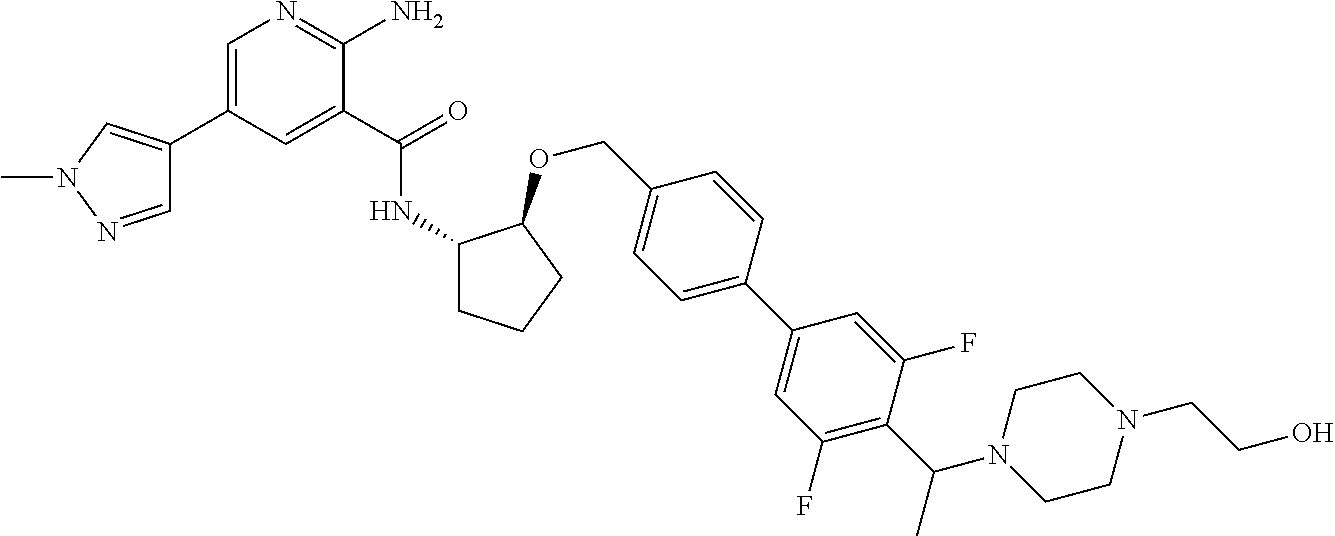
C1(C(=O)NC2CCCC2OCC2=CC=C(C3=CC(F)=C(C(N4CCN(CCO)CC4)C)C(F)=C3)C=C2)=CC(C2=CN(C)N=C2)=CN=C1N
